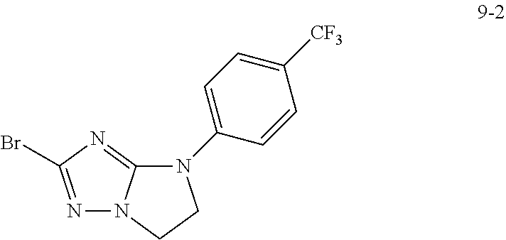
N1=C(Br)N=C2N1CCN2C1=CC=C([CF3])C=C1
